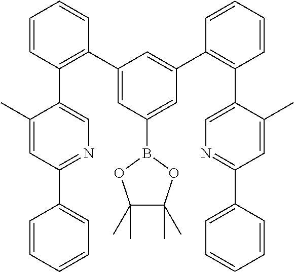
C1=CC(C2=CN=C(C3=CC=CC=C3)C=C2C)=C(C2=CC(B3OC(C)(C)C(C)(C)O3)=CC(C3=C(C4=CN=C(C5=CC=CC=C5)C=C4C)C=CC=C3)=C2)C=C1
